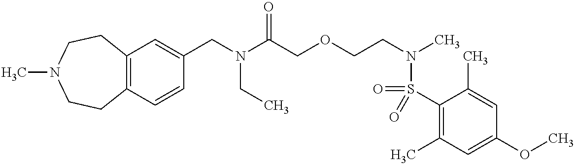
C1=CC(CN(C(COCCN(C)S(=O)(C2=C(C)C=C(OC)C=C2C)=O)=O)CC)=CC2=C1CCN(C)CC2
